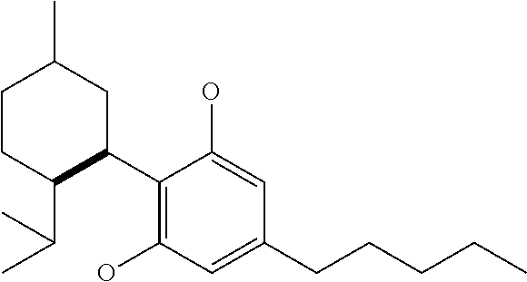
C1(C2CC(C)CCC2C(C)C)=C(O)C=C(CCCCC)C=C1O
